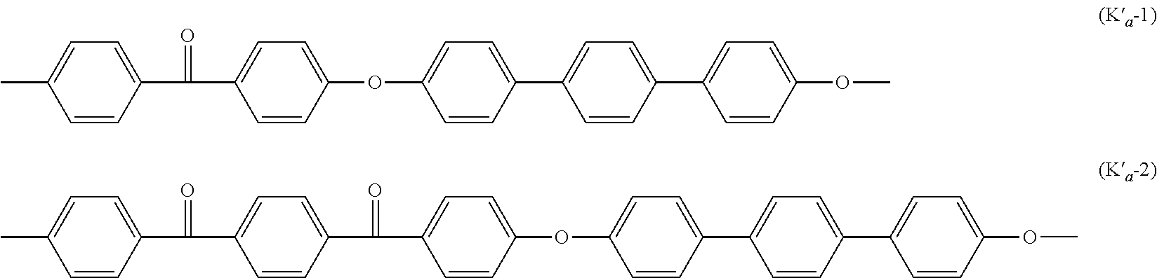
C1=CC(OC)=CC=C1C1=CC=C(C2=CC=C(OC3=CC=C(C(=O)C4=CC=C(C)C=C4)C=C3)C=C2)C=C1.C1=CC(OC)=CC=C1C1=CC=C(C2=CC=C(OC3=CC=C(C(=O)C4=CC=C(C(C5=CC=C(C)C=C5)=O)C=C4)C=C3)C=C2)C=C1
